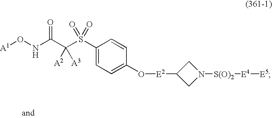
C1(S(C(C(NO[A1])=O)([A2])[A3])(=O)=O)=CC=C(O[E2]C2CN([S(O)2][E4][E5])C2)C=C1
